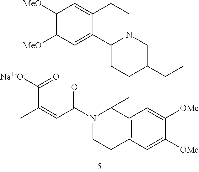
C1([MeO])=C([MeO])C=C2C(=C1)CCN1C2CC(CC2N(C(C=C(C([Na+-O])=O)C)=O)CCC3=C2C=C([OMe])C([OMe])=C3)C(CC)C1
